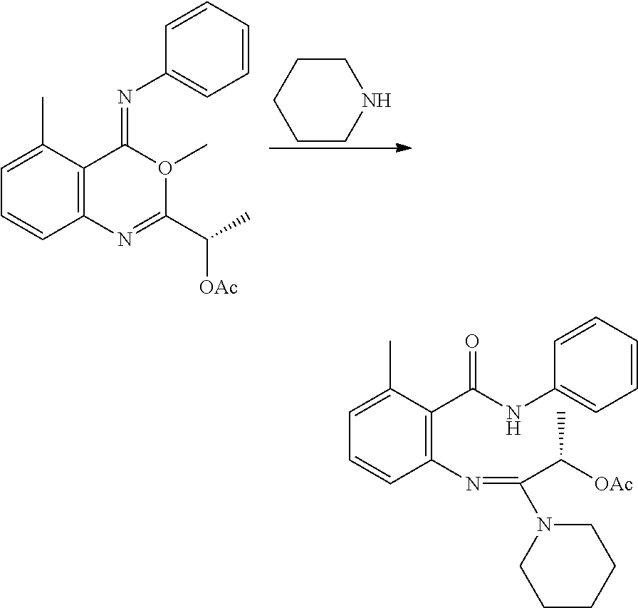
C1CNCCC1.C12=C(C=CC=C1C)N=C(C(C)[OAc])O(C)C2=NC1=CC=CC=C1.C1(C(NC2=CC=CC=C2)=O)=C(N=C(C([OAc])C)N2CCCCC2)C=CC=C1C
